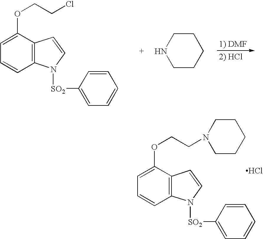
C12=C(C(OCCN3CCCCC3)=CC=C1)C=CN2[SO2]C1=CC=CC=C1.Cl.C12=C(C(OCCCl)=CC=C1)C=CN2[SO2]C1=CC=CC=C1.C1CCCCN1
